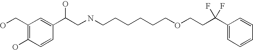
C1(CO)=C(O)C=CC(C(CNCCCCCCOCCC(C2=CC=CC=C2)(F)F)O)=C1
